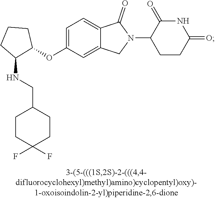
C1=C(OC2CCCC2NCC2CCC(F)(F)CC2)C=C2C(=C1)C(=O)N(C1CCC(=O)NC1=O)C2
